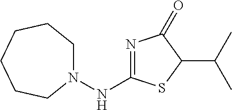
N1=C(NN2CCCCCC2)SC(C(C)C)C1=O
